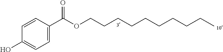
C1(O)=CC=C(C(OCCCCCCCCCC)=O)C=C1
